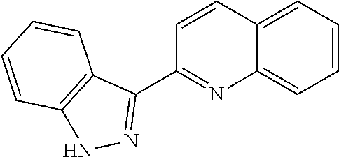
C1=CC=C2C(=C1)C=CC(C1=NNC3=C1C=CC=C3)=N2
